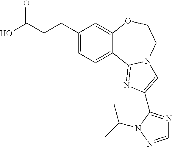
C1(CCC(O)=O)=CC=C2C(=C1)OCCN1C2=NC(C2=NC=NN2C(C)C)=C1
